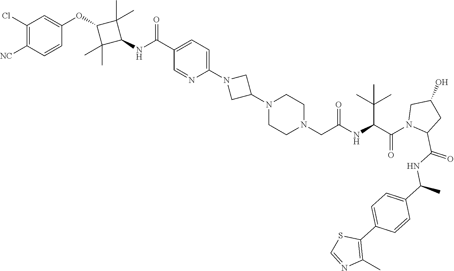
C1=NC(N2CC(N3CCN(CC(NC(C(N4C(C(NC(C)C5=CC=C(C6=C(C)N=CS6)C=C5)=O)CC(O)C4)=O)C(C)(C)C)=O)CC3)C2)=CC=C1C(=O)NC1C(C)(C)C(OC2=CC(Cl)=C([NC])C=C2)C1(C)C
